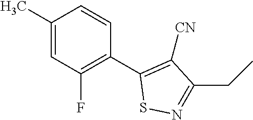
C1(C)=CC(F)=C(C2=C([CN])C(CC)=NS2)C=C1
